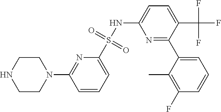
C1CN(C2=NC(S(NC3=CC=C(C(F)(F)F)C(C4=CC=CC(F)=C4C)=N3)(=O)=O)=CC=C2)CCN1
